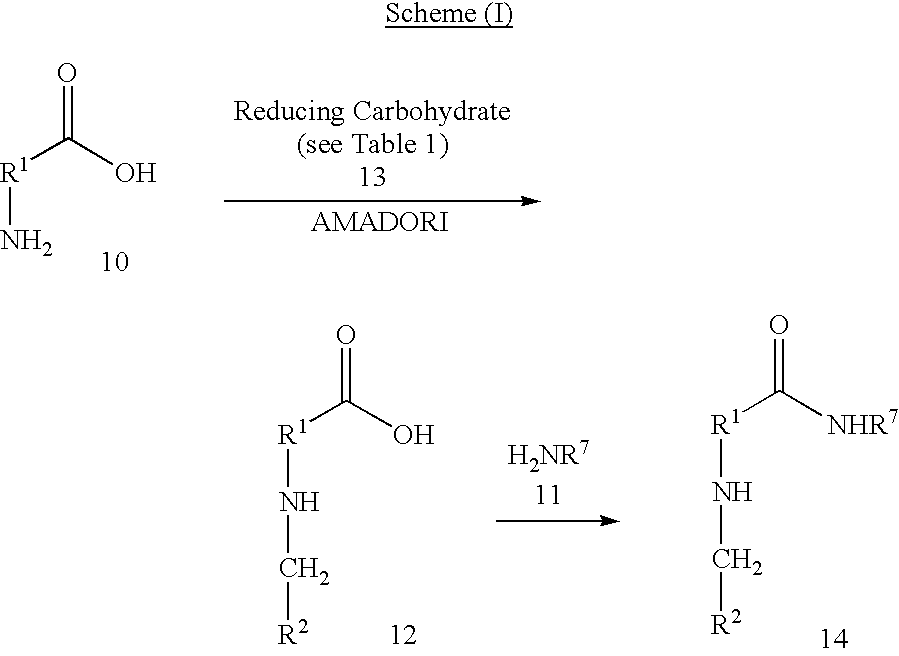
O=C(O)[R1]N.[AMADORI].O=C(O)[R1]NC[R2].O=C([NHR7])[R1]NC[R2]
